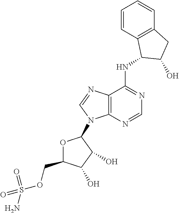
N(C1=NC=NC2=C1N=CN2C1OC(COS(=O)(=O)N)C(O)C1O)C1C2=C(C=CC=C2)CC1O
